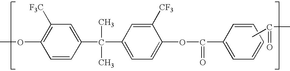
C1=CC(C(C)(C)C2=CC=C(OC(=O)C3=CC=CC=C3)C([CF3])=C2)=CC([F3C])=C1OC.CC(C)=O
